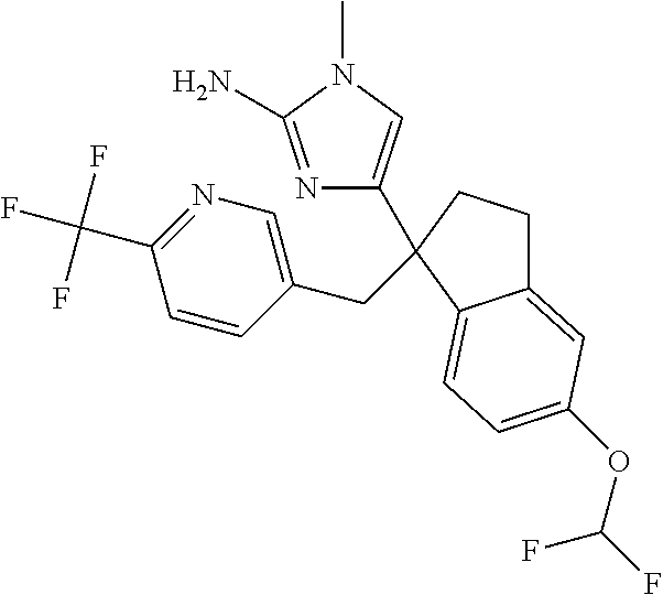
C12=CC(OC(F)F)=CC=C1C(CC1=CN=C(C(F)(F)F)C=C1)(C1=CN(C)C(N)=N1)CC2
